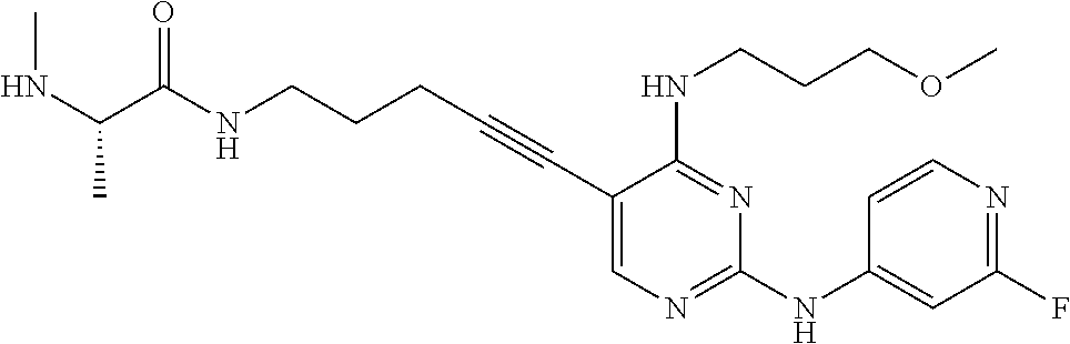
N(CCCC#CC1=CN=C(NC2=CC(F)=NC=C2)N=C1NCCCOC)C(=O)C(NC)C
